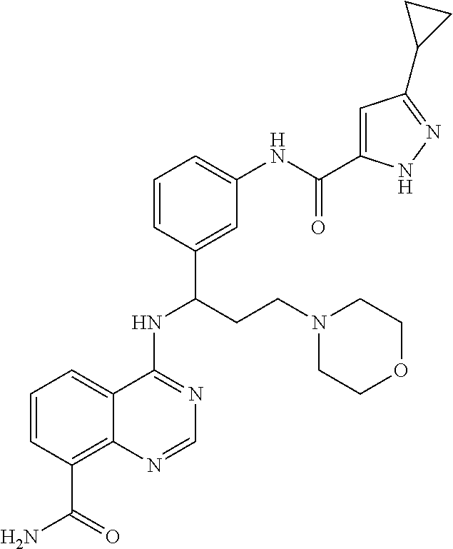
C1=C2C(=C(C(=O)N)C=C1)N=CN=C2NC(CCN1CCOCC1)C1=CC(NC(=O)C2=CC(C3CC3)=NN2)=CC=C1
